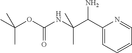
C1(C(C(NC(OC(C)(C)C)=O)(C)C)N)=CC=CC=N1
